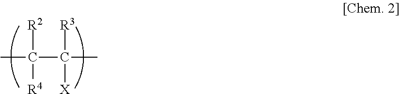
CC([R2])(C([R3])(C)[X])[R4]
